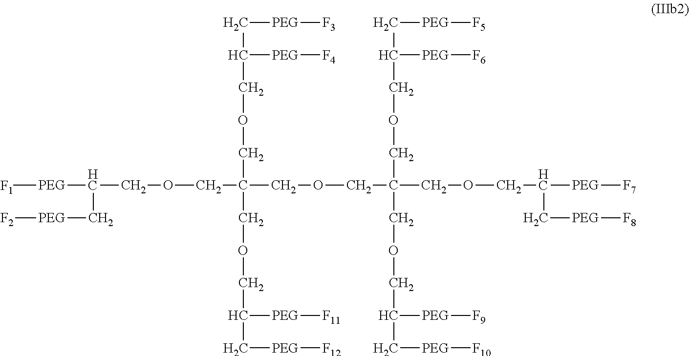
[PEG](C(COCC(COCC(COCC([PEG][F7])C[PEG][F8])(COCC(C[PEG][F5])[PEG][F6])COCC(C[PEG][F10])[PEG][F9])(COCC(C[PEG][F3])[PEG][F4])COCC(C[PEG][F12])[PEG][F11])C[PEG][F2])[F1]
